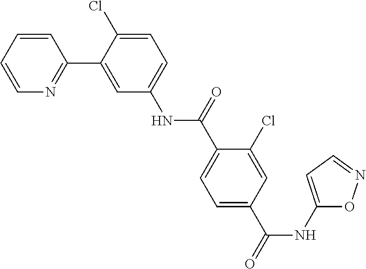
C1=CC=CN=C1C1=CC(NC(=O)C2=CC=C(C(NC3=CC=NO3)=O)C=C2Cl)=CC=C1Cl
